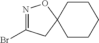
N1=C(Br)CC2(O1)CCCCC2
